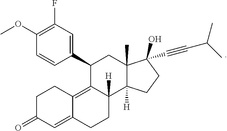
C1=CC(OC)=C(F)C=C1C1CC2(C)C([H])(C3([H])CCC4=CC(=O)CCC4=C13)CCC2(O)C#CC(C)C
